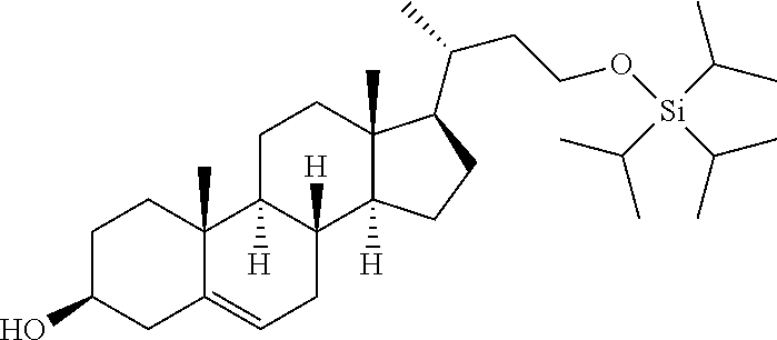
C1C(O)CC2=CCC3([H])C([H])(C2(C)C1)CCC1(C)C3([H])CCC1C(CCO[Si](C(C)C)(C(C)C)C(C)C)C
